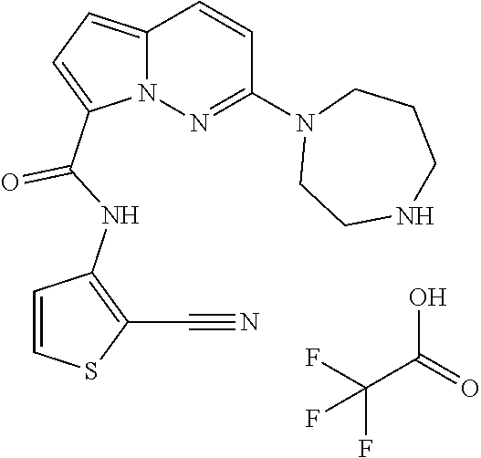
FC(F)(C(O)=O)F.N12C(=CC=C1C(NC1=C(C#N)SC=C1)=O)C=CC(N1CCNCCC1)=N2
